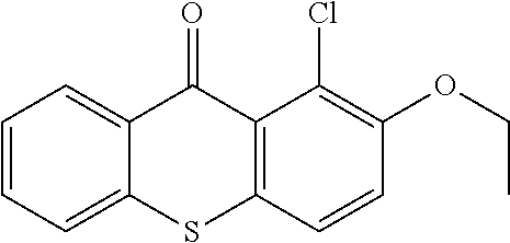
C1=CC=C2C(=C1)C(=O)C1=C(S2)C=CC(OCC)=C1Cl
